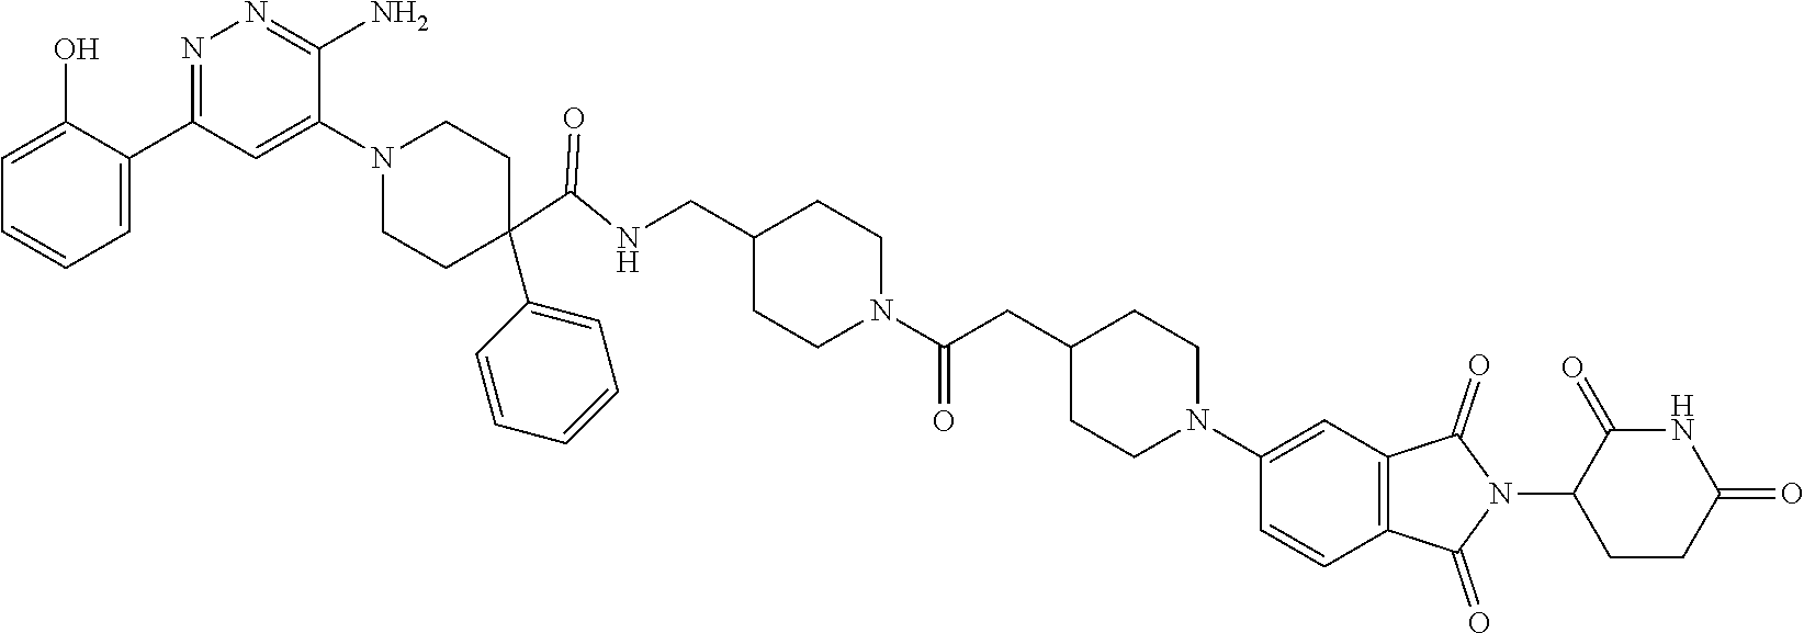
C1=C(O)C(C2=NN=C(N)C(N3CCC(C4=CC=CC=C4)(C(NCC4CCN(C(=O)CC5CCN(C6=CC7=C(C=C6)C(=O)N(C6CCC(=O)NC6=O)C7=O)CC5)CC4)=O)CC3)=C2)=CC=C1
